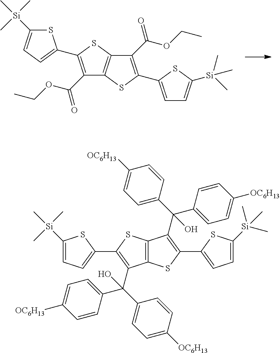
C12=C(SC(C3=CC=C([Si](C)(C)C)S3)=C1C(OCC)=O)C(C(OCC)=O)=C(C1=CC=C([Si](C)(C)C)S1)S2.C1([Si](C)(C)C)=CC=C(C2=C(C(C3=CC=C([OC6H13])C=C3)(C3=CC=C([OC6H13])C=C3)O)C3=C(S2)C(C(C2=CC=C([OC6H13])C=C2)(C2=CC=C([OC6H13])C=C2)O)=C(C2=CC=C([Si](C)(C)C)S2)S3)S1
